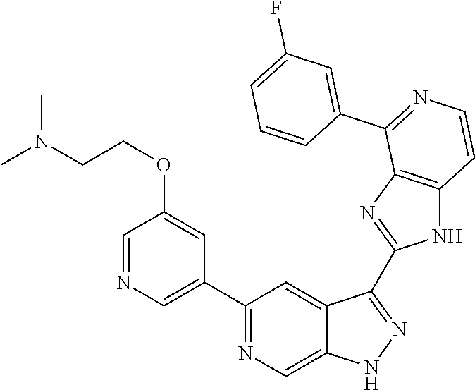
C1(C2=NC=C3C(=C2)C(C2=NC4=C(N2)C=CN=C4C2=CC(F)=CC=C2)=NN3)=CN=CC(OCCN(C)C)=C1
